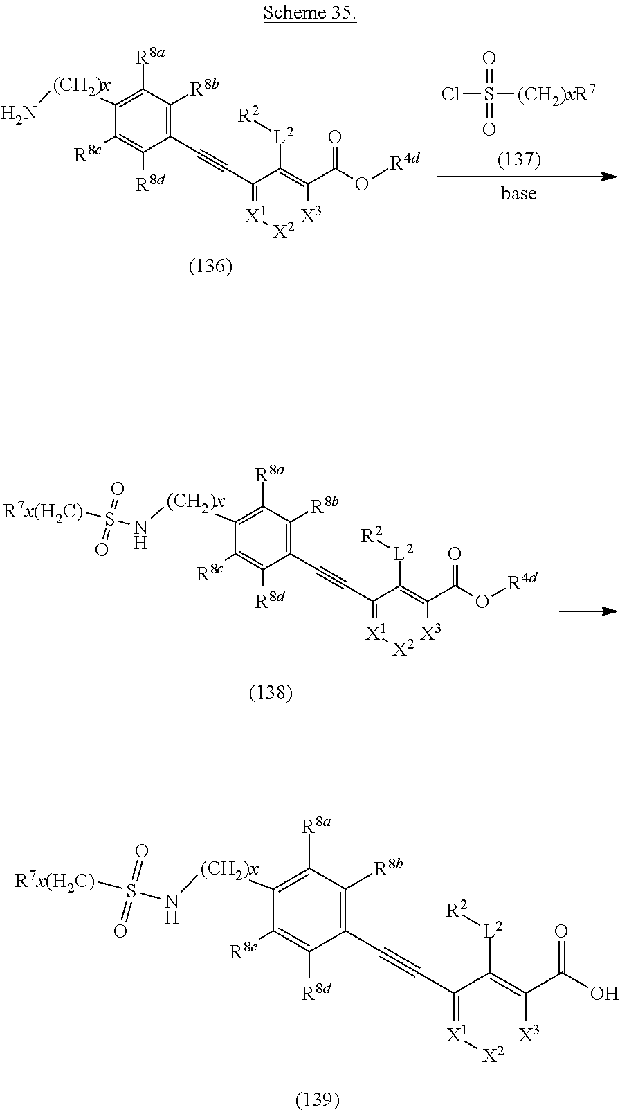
[X2][X1]=C(C#CC1=C([R8b])C([R8a])=C([(CH2)x]NS([R7x(H2C)])(=O)=O)C([R8c])=C1[R8d])C([L2][R2])=C(C(=O)O)[X3].[X2][X1]=C(C#CC1=C([R8b])C([R8a])=C([(CH2)x]N)C([R8c])=C1[R8d])C([L2][R2])=C(C(=O)O[R4d])[X3].ClS([(CH2)xR7])(=O)=O.[X2][X1]=C(C#CC1=C([R8b])C([R8a])=C([(CH2)x]NS([R7x(H2C)])(=O)=O)C([R8c])=C1[R8d])C([L2][R2])=C(C(=O)O[R4d])[X3]
